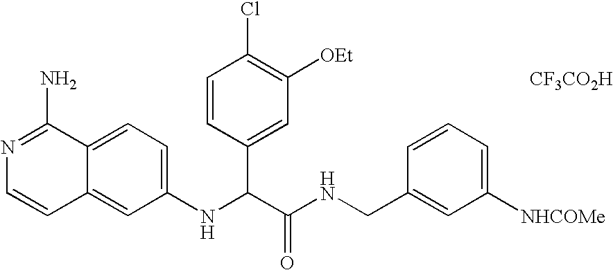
C1(NC(C(NCC2=CC([NHCOMe])=CC=C2)=O)C2=CC([OEt])=C(Cl)C=C2)=CC=C2C(=C1)C=CN=C2N.[CF3CO2H]
